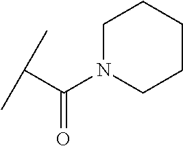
C(C(N1CCCCC1)=O)(C)C
